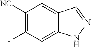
C1([NC])=C(F)C=C2C(=C1)C=N[N H]2
